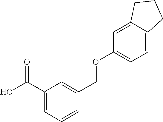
OC(C1=CC=CC(COC2=CC=C3C(=C2)CCC3)=C1)=O
